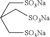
[SO3Na]CC(C[SO3Na])C[SO3Na]
